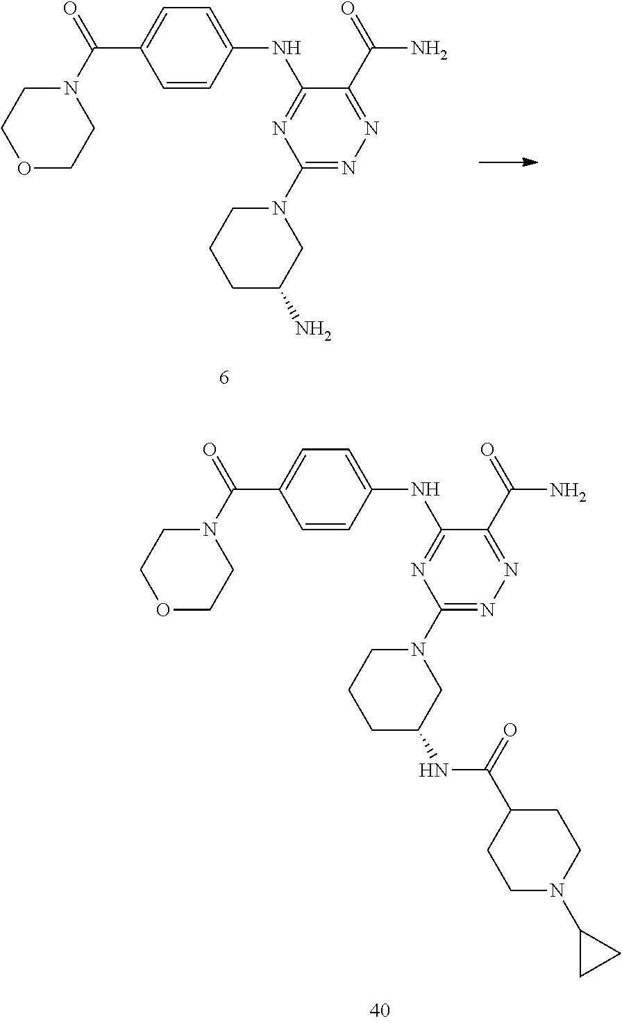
O1CCN(C(=O)C2=CC=C(NC3=NC(N4CCCC(N)C4)=NN=C3C(=O)N)C=C2)CC1.O1CCN(C(=O)C2=CC=C(NC3=NC(N4CCCC(NC(C5CCN(C6CC6)CC5)=O)C4)=NN=C3C(=O)N)C=C2)CC1
